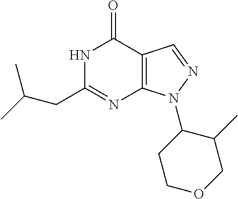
N1C(CC(C)C)=NC2=C(C1=O)C=NN2C1CCOCC1C
